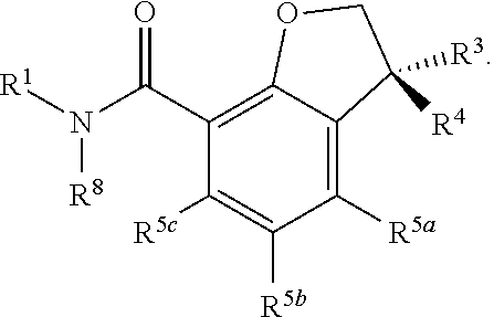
C1(C(N([R1])[R8])=O)=C2C(=C([R5a])C([R5b])=C1[R5c])C([R3])([R4])CO2
